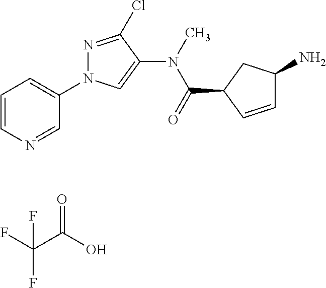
C1=CN=CC(N2N=C(Cl)C(N(C)C(=O)C3CC(N)C=C3)=C2)=C1.FC(C(O)=O)(F)F
